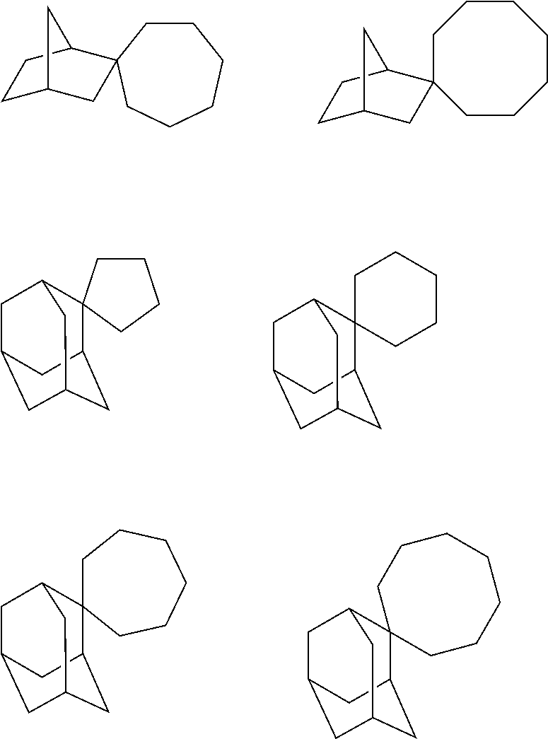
C1C2CC3(C(C1)C2)CCCCCCC3.C1C2CC3(C(C1)C2)CCCCCC3.C12CC3CC(CC(C3)C13CCCC3)C2.C12CC3CC(CC(C3)C13CCCCC3)C2.C12CC3CC(CC(C3)C13CCCCCC3)C2.C12CC3CC(CC(C3)C13CCCCCCC3)C2
